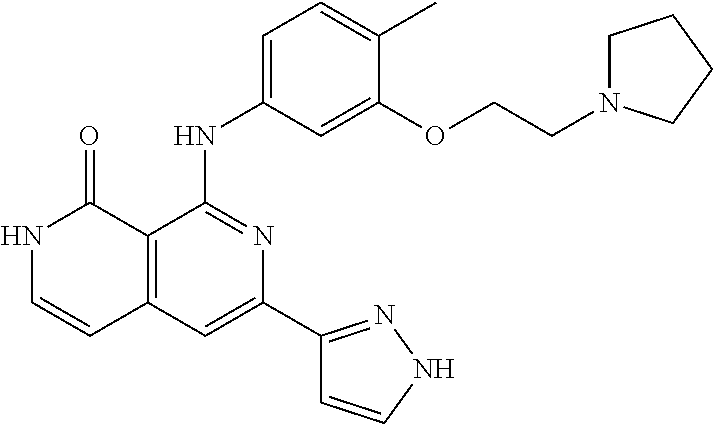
C1=C(C)C(OCCN2CCCC2)=CC(NC2=NC(C3=NNC=C3)=CC3=C2C(=O)NC=C3)=C1
